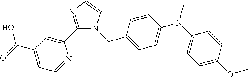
C1(C2=CC(C(=O)O)=CC=N2)=NC=CN1CC1=CC=C(N(C2=CC=C(OC)C=C2)C)C=C1
